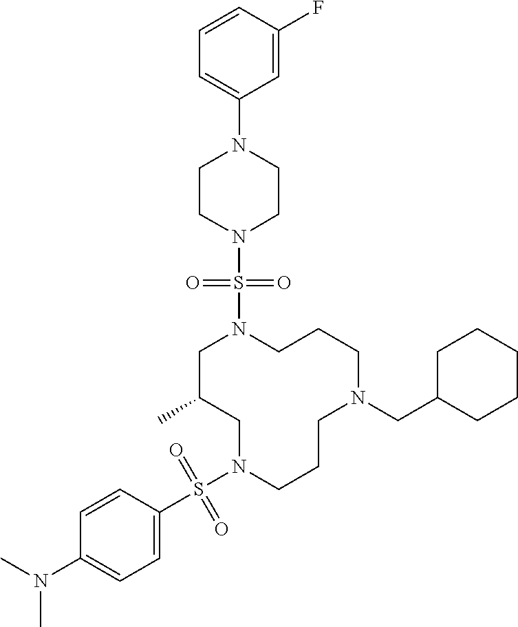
C1C(C)CN(S(C2=CC=C(N(C)C)C=C2)(=O)=O)CCCN(CC2CCCCC2)CCCN1S(N1CCN(C2=CC=CC(F)=C2)CC1)(=O)=O
